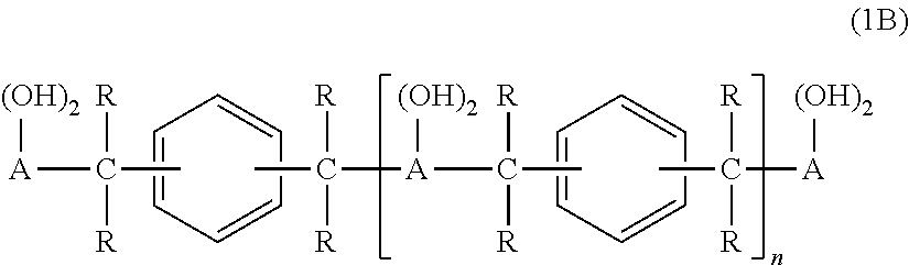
C1=CC=CC=C1.CC([A](C(C)([R])[R])[(OH)2])([R])[R].CC([A][(OH)2])([R])[R].C1=CC=CC=C1.CC([A][(OH)2])([R])[R]
